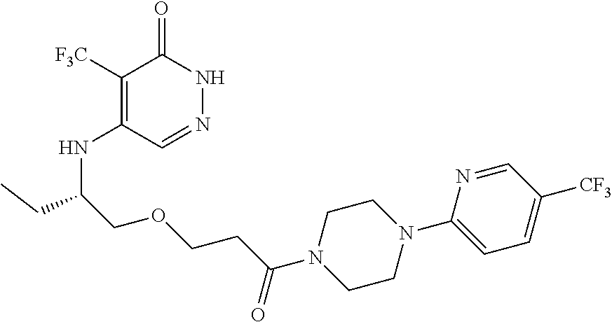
C1([F3C])=C(NC(COCCC(N2CCN(C3=CC=C([CF3])C=N3)CC2)=O)CC)C=NNC1=O
